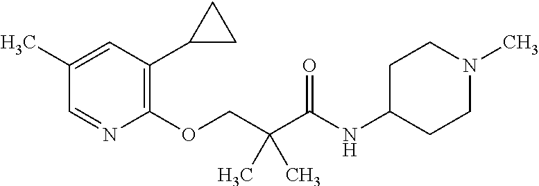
C1(C)=CC(C2CC2)=C(OCC(C(NC2CCN(C)CC2)=O)(C)C)N=C1
